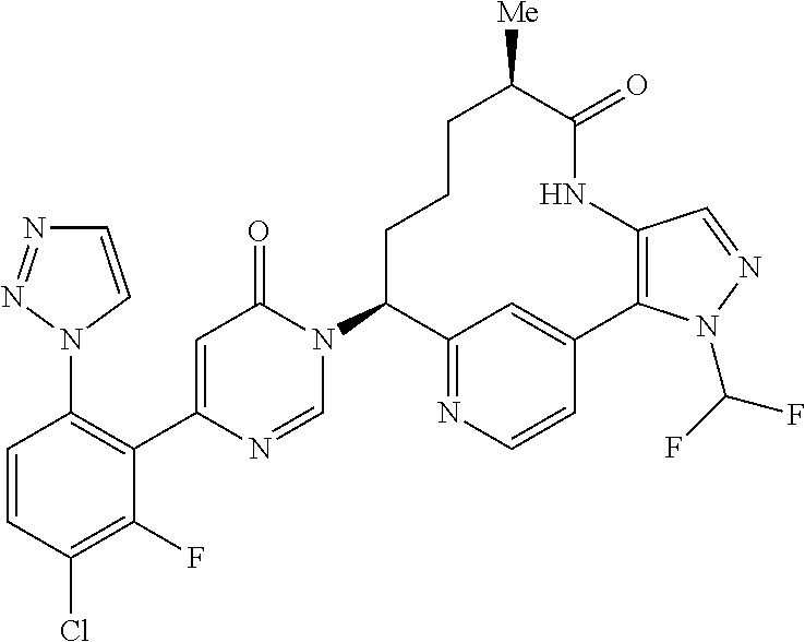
C1=CN(C2=C(C3=CC(=O)N(C4C5=NC=CC(=C5)C5=C(C=NN5C(F)F)NC(=O)C([Me])CCC4)C=N3)C(F)=C(Cl)C=C2)N=N1
